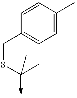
C1=CC(C)=CC=C1CSC(C)(->C)C
